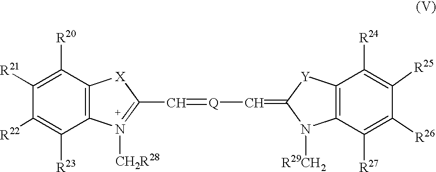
C12=C(C([R20])=C([R21])C([R22])=C1[R23])[X]C(C=[Q]C=C1N([R29CH2])C3=C([Y]1)C([R24])=C([R25])C([R26])=C3[R27])=[N+]2[CH2R28]
